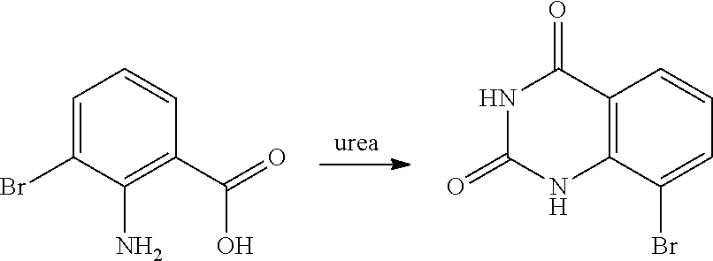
C1=C(Br)C(N)=C(C(=O)O)C=C1.N1C(=O)NC2=C(C1=O)C=CC=C2Br
